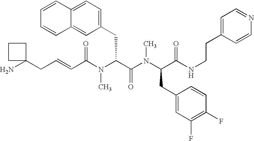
C(C(N(C(C(N(C(C(NCCC1=CC=NC=C1)=O)CC1=CC(F)=C(F)C=C1)C)=O)CC1=CC=C2C(=C1)C=CC=C2)C)=O)=CCC1(N)CCC1
